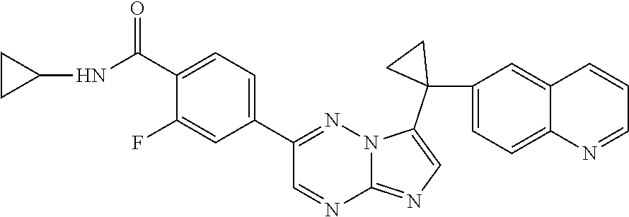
C1(C2=CC=C(C(NC3CC3)=O)C(F)=C2)=NN2C(=NC=C2C2(C3=CC=C4C(=C3)C=CC=N4)CC2)N=C1
